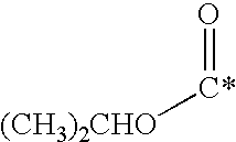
O=[C*][(CH3)2CHO]
